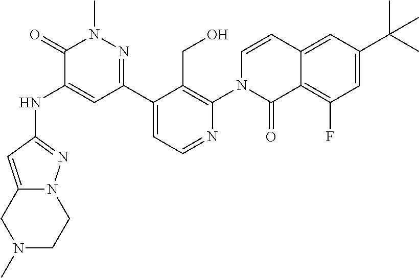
N(C1=CC(C2=CC=NC(N3C(=O)C4=C(F)C=C(C(C)(C)C)C=C4C=C3)=C2CO)=NN(C)C1=O)C1=NN2C(=C1)CN(C)CC2
